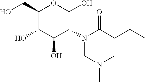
C1(CO)C(O)C(O)C(N(C(CCC)=O)CN(C)C)C(O)O1
